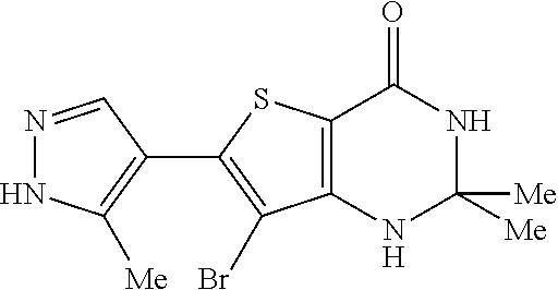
C12=C(NC([Me])([Me])NC1=O)C(Br)=C(C1=C([Me])NN=C1)S2
